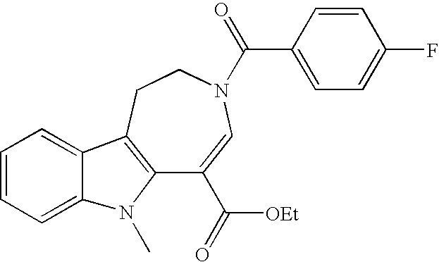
C12=C(CCN(C(C3=CC=C(F)C=C3)=O)C=C1C([OEt])=O)C1=CC=CC=C1N2C
